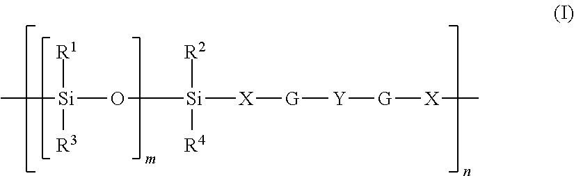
C[Si](O[Si]([X][G][Y][G][X]C)([R2])[R4])([R1])[R3]
